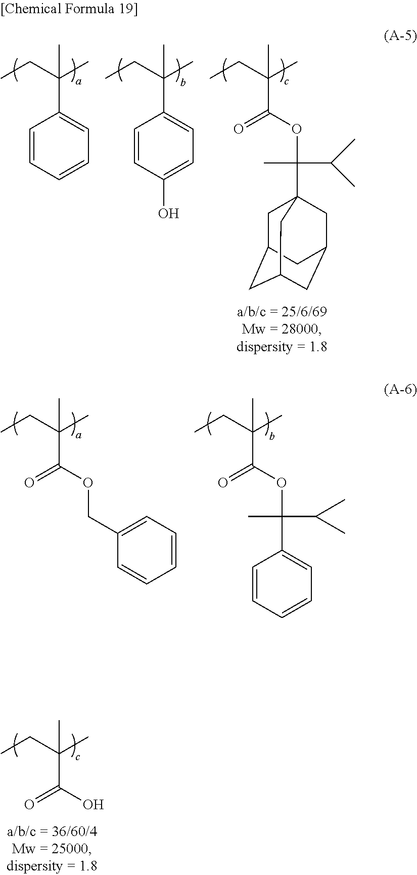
C(C(OC(C)(C(C)C)C1=CC=CC=C1)=O)(CC)(C)C.C(C(OCC1=CC=CC=C1)=O)(CC)(C)C.C(C(O)=O)(CC)(C)C.C(C1=CC=CC=C1)(CC)(C)C.C(C1=CC=C(O)C=C1)(CC)(C)C.C(C(OC(C)(C(C)C)C12CC3CC(CC(C1)C3)C2)=O)(CC)(C)C
